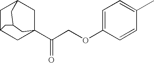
C1C2CC3(C(COC4=CC=C(C)C=C4)=O)CC1CC(C2)C3
